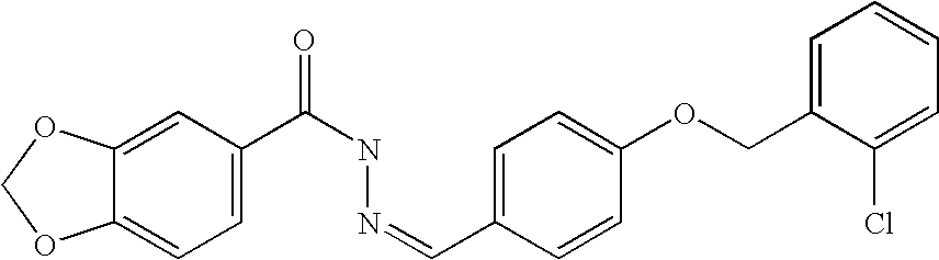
C12=CC=C(C(NN=CC3=CC=C(OCC4=CC=CC=C4Cl)C=C3)=O)C=C1OCO2
